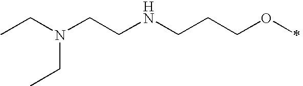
CCN(CCNCCCOC)CC
